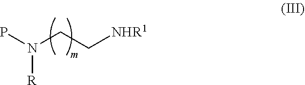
PN([R])CC[NHR1]
